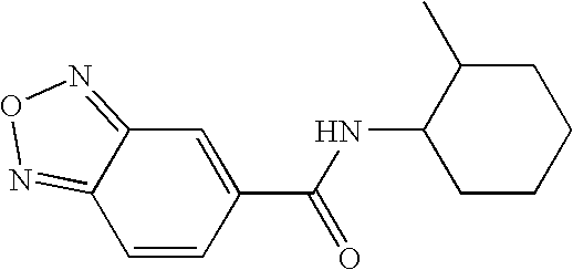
C12=NON=C1C=CC(C(NC1CCCCC1C)=O)=C2
